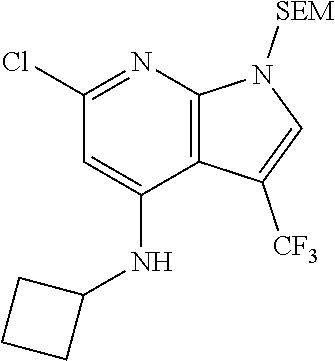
C1(NC2CCC2)=CC(Cl)=NC2=C1C([CF3])=CN2[SEM]
